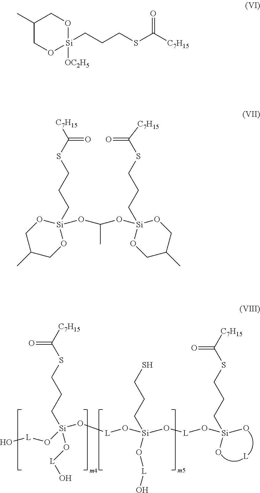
[C7H15]C(SCCC[Si](O[L]O)(O[L]O[Si](O[L]O[Si](CCCSC([C7H15])=O)(O)O)(CCCS)O[L]O)O[L]O)=O.C1(C)CO[Si](CCCSC([C7H15])=O)([OC2H5])OC1.O1CC(C)CO[Si]1(CCCSC([C7H15])=O)OC(C)O[Si]1(CCCSC(=O)[C7H15])OCC(C)CO1
